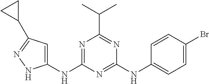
C1(NC2=NC(C(C)C)=NC(NC3=CC=C(Br)C=C3)=N2)=CC(C2CC2)=NN1
